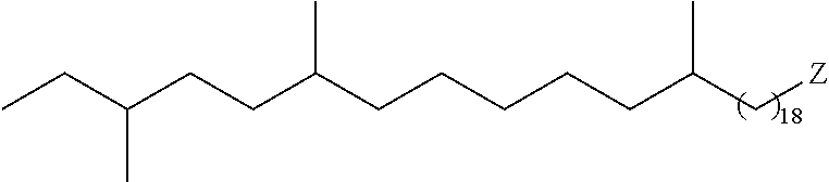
C(C(CCCCCC(C[Z])C)C)CC(CC)C
